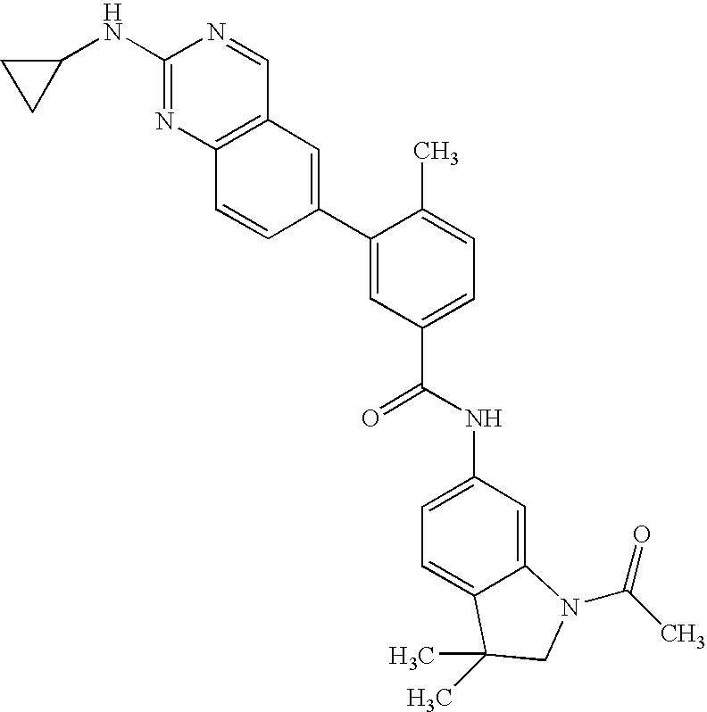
C1(NC2CC2)=NC2=C(C=N1)C=C(C1=CC(C(NC3=CC=C4C(=C3)N(C(C)=O)CC4(C)C)=O)=CC=C1C)C=C2
